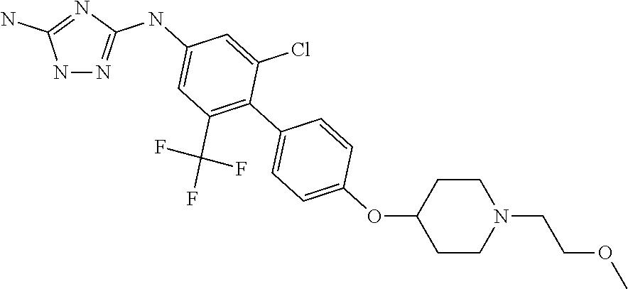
N1N=C(NC2=CC(C(F)(F)F)=C(C3=CC=C(OC4CCN(CCOC)CC4)C=C3)C(Cl)=C2)N=C1N
